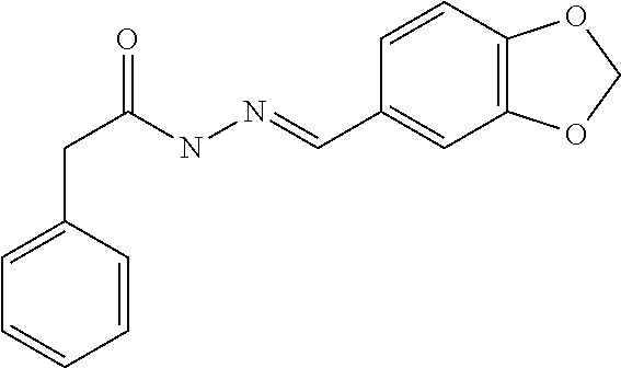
C1=CC2=C(C=C1C=NNC(CC1=CC=CC=C1)=O)OCO2
